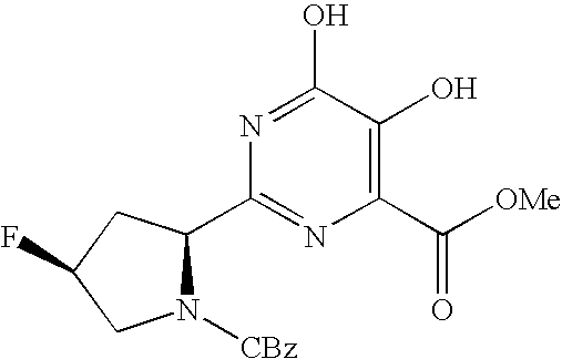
N1([CBz])C(C2=NC(C([OMe])=O)=C(O)C(O)=N2)CC(F)C1
